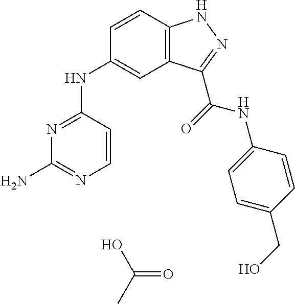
N1=C(NC2=CC3=C(C=C2)NN=C3C(=O)NC2=CC=C(CO)C=C2)C=CN=C1N.OC(C)=O
